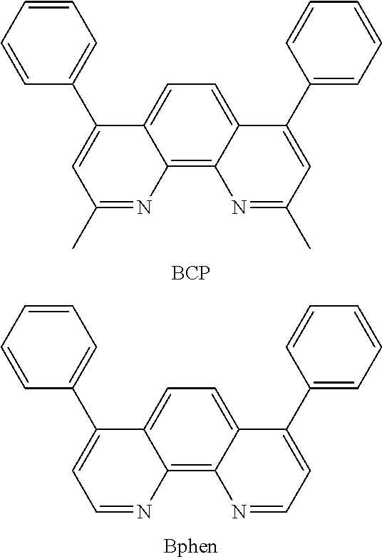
C12=CC=C3C(=C1N=C(C)C=C2C1=CC=CC=C1)N=C(C)C=C3C1=CC=CC=C1.[BCP].C12=CC=C3C(=C1N=CC=C2C1=CC=CC=C1)N=CC=C3C1=CC=CC=C1
